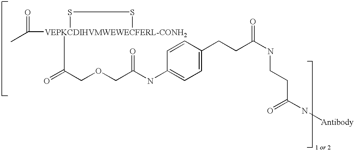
CC([VEPKCDIHVMWEWECFERL-CONH2]1(C(=O)COCC(NC2=CC=C(CCC(NCCC(N[Antibody])=O)=O)C=C2)=O)SS1)=O
